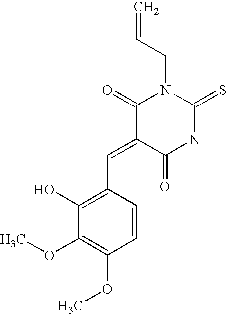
C1(=O)C(=CC2=C(O)C(OC)=C(OC)C=C2)C(=O)NC(=S)N1CC=C
